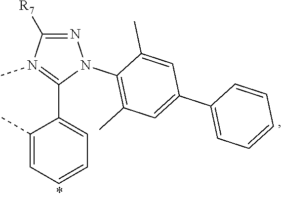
C1([R7])=NN(C2=C(C)C=C(C3=CC=CC=C3)C=C2C)C(C2=CC=CC=C2C)=N1C
